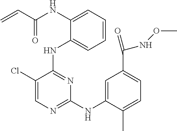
N(C1=CC=CC=C1NC1=NC(NC2=CC(C(NOC)=O)=CC=C2C)=NC=C1Cl)C(C=C)=O
